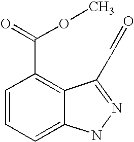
C1(C(=O)OC)=C2C(=CC=C1)NN=C2C=O
